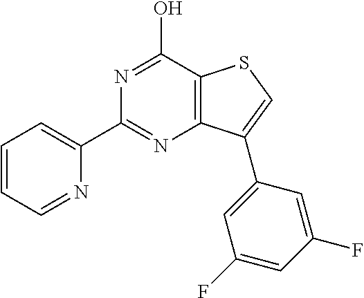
C1(C2=NC3=C(C(O)=N2)SC=C3C2=CC(F)=CC(F)=C2)=CC=CC=N1
